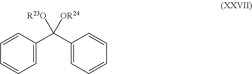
C1=C(C(C2=CC=CC=C2)([OR24])[R23O])C=CC=C1
